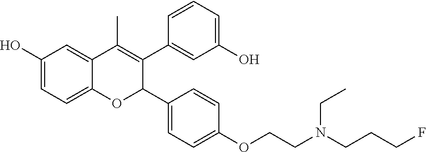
C1(O)=CC=C2C(=C1)C(C)=C(C1=CC(O)=CC=C1)C(C1=CC=C(OCCN(CCCF)CC)C=C1)O2
